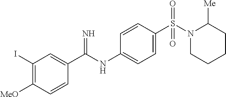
C1(I)=C([MeO])C=CC(C(NC2=CC=C(S(=O)(=O)N3CCCCC3[Me])C=C2)=N)=C1
